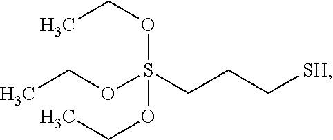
CCOS(CCC[SH])(OCC)OCC
